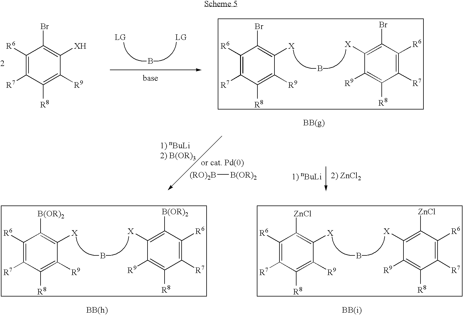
B.B.C1([R6])=C([R7])C([R8])=C([R9])C([X])=C1Br.C1([R6])=C([R7])C([R8])=C([R9])C([X])=C1Br.C1([R6])=C([R7])C([R8])=C([R9])C([XH])=C1Br.[(RO)2B][B(OR)2].B.C1([R6])=C([R7])C([R8])=C([R9])C([X])=C1[B(OR)2].C1([R6])=C([R7])C([R8])=C([R9])C([X])=C1[B(OR)2].B.C1([R6])=C([R7])C([R8])=C([R9])C([X])=C1[ZnCl].C1([R6])=C([R7])C([R8])=C([R9])C([X])=C1[ZnCl]
